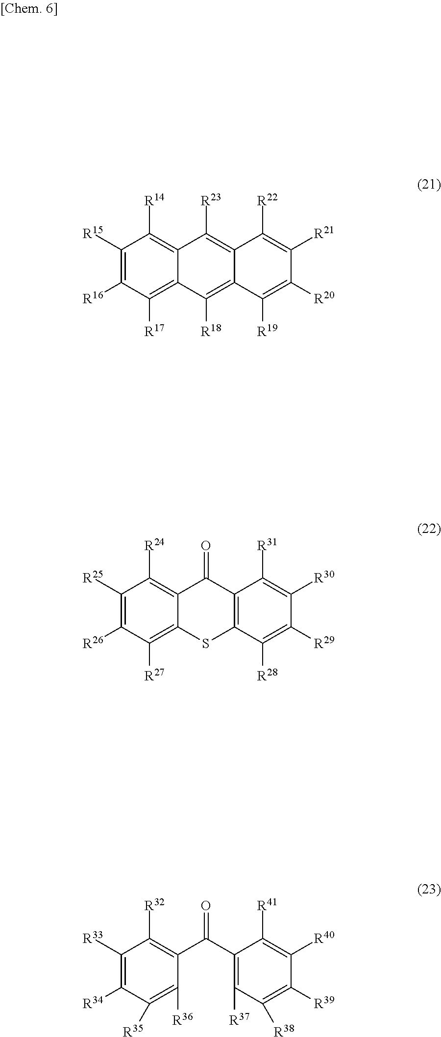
C1([R15])=C([R16])C([R17])=C2C(=C1[R14])C([R23])=C1C(=C2[R18])C([R19])=C([R20])C([R21])=C1[R22].C1([R25])=C([R26])C([R27])=C2C(=C1[R24])C(=O)C1=C(S2)C([R28])=C([R29])C([R30])=C1[R31].C1([R33])=C([R34])C([R35])=C([R36])C(C(C2=C([R37])C([R38])=C([R39])C([R40])=C2[R41])=O)=C1[R32]
